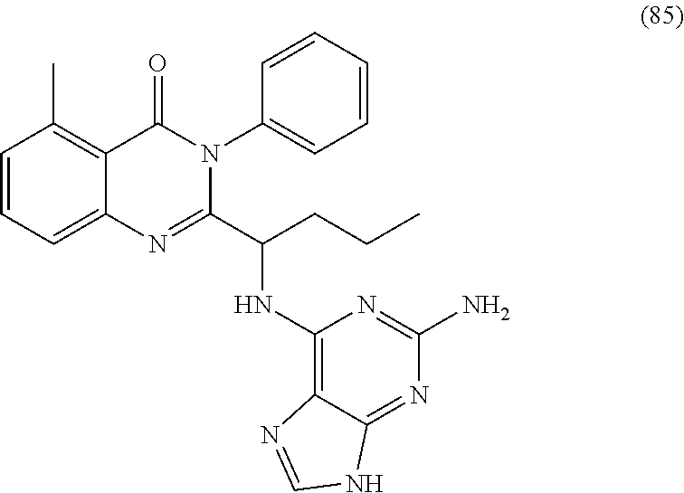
C1=CC=C2C(=C1C)C(=O)N(C1=CC=CC=C1)C(C(NC1=C3C(=NC(N)=N1)NC=N3)CCC)=N2
